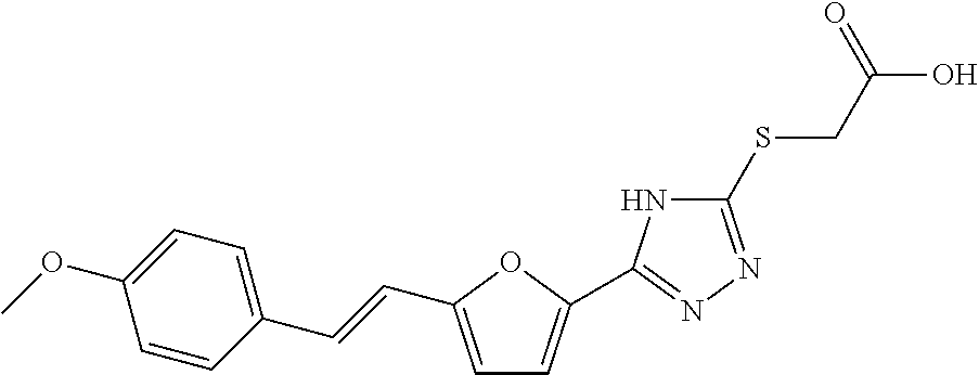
C1=CC(C=CC2=CC=C(C3=NN=C(SCC(O)=O)N3)O2)=CC=C1OC
